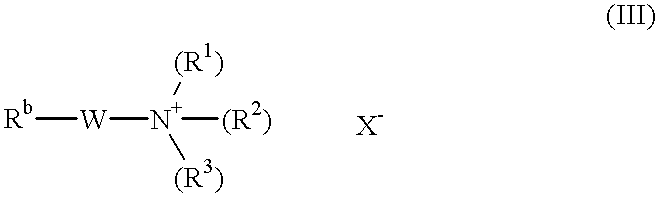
[Rb][W][N+]([(R1)])([(R3)])[(R2)]
